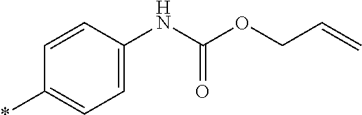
C1=C(NC(OCC=C)=O)C=CC(*)=C1
